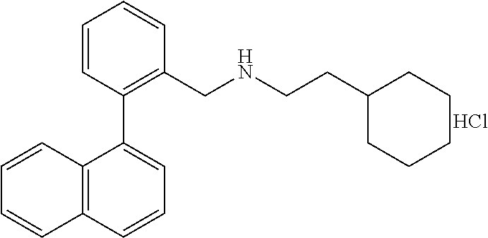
C12=C(C=CC=C1C1=C(CNCCC3CCCCC3)C=CC=C1)C=CC=C2.Cl
